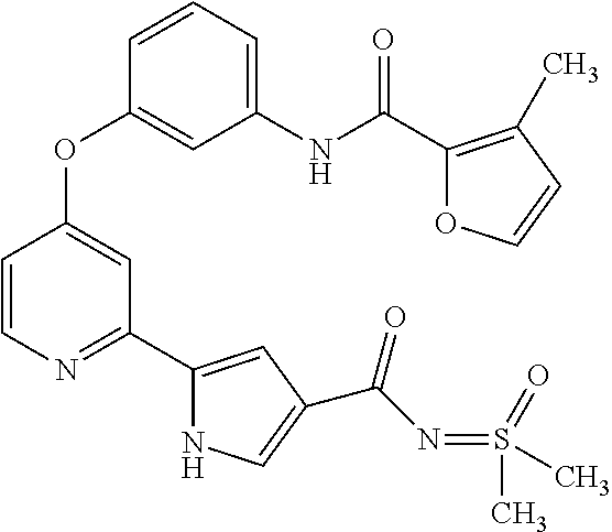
C1(NC(C2=C(C)C=CO2)=O)=CC=CC(OC2=CC(C3=CC(C(N=S(=O)(C)C)=O)=CN3)=NC=C2)=C1
